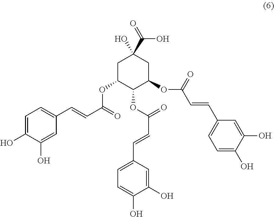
C1C(OC(C=CC2=CC=C(O)C(O)=C2)=O)C(OC(C=CC2=CC=C(O)C(O)=C2)=O)C(OC(C=CC2=CC=C(O)C(O)=C2)=O)CC1(O)C(O)=O
